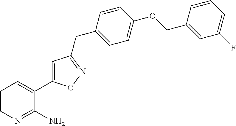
C1=CN=C(N)C(C2=CC(CC3=CC=C(OCC4=CC(F)=CC=C4)C=C3)=NO2)=C1
